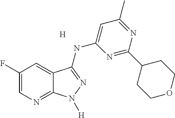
C1(F)=CN=C2C(=C1)C(NC1=CC(C)=NC(C3CCOCC3)=N1)=NN2[H].[H]
